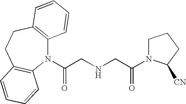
N1(C(CNCC(=O)N2CCCC2[CN])=O)C2=C(CCC3=C1C=CC=C3)C=CC=C2
